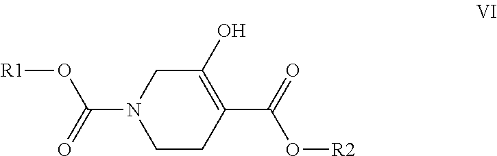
C1(O)=C(C(=O)O[R2])CCN(C(=O)O[R1])C1
